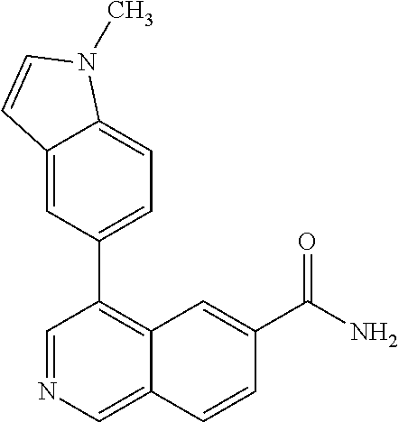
C12=CC(C3=C4C(=CN=C3)C=CC(C(N)=O)=C4)=CC=C1N(C)C=C2
